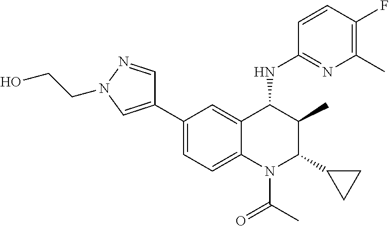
C1=CC(F)=C(C)N=C1NC1C(C)C(C2CC2)N(C(=O)C)C2=CC=C(C3=CN(CCO)N=C3)C=C12
